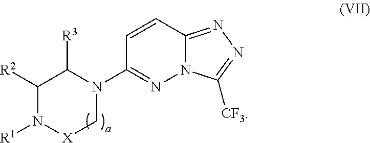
C1([R2])N([R1])[X]CN(C2=NN3C(=NN=C3[CF3])C=C2)C1[R3]
